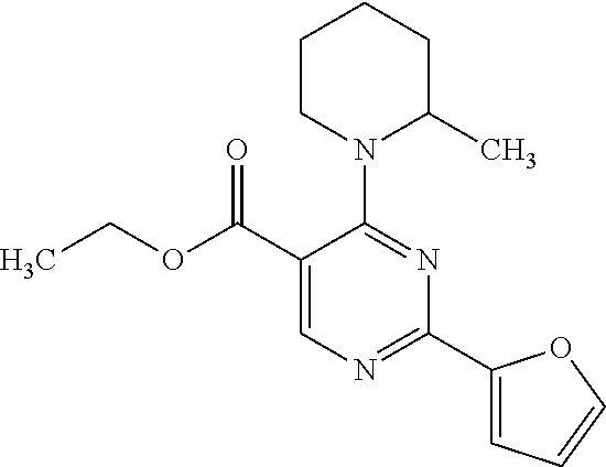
CCOC(C1=CN=C(C2=CC=CO2)N=C1N1C(C)CCCC1)=O
